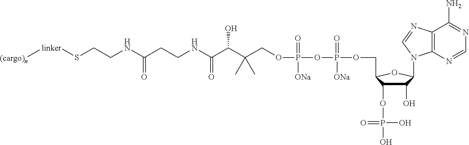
C12=C(N=CN=C1N)N(C1C(O)C(OP(O)(=O)O)C(COP(OP(OCC(C(C(NCCC(NCCS[linker][(cargo)n])=O)=O)O)(C)C)(=O)[ONa])([ONa])=O)O1)C=N2
